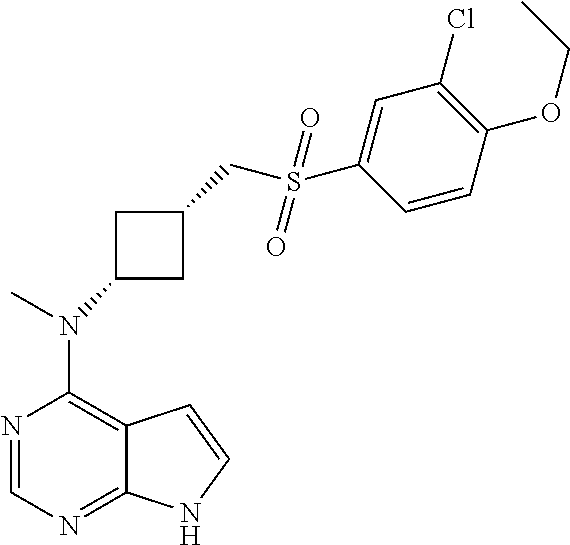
N1=CN=C2C(=C1N(C)C1CC(CS(C3=CC(Cl)=C(OCC)C=C3)(=O)=O)C1)C=CN2
